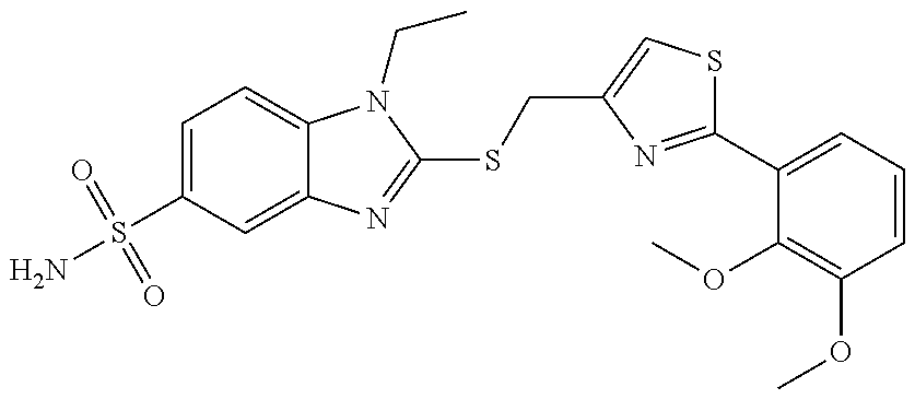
C1=C(S(N)(=O)=O)C=C2C(=C1)N(CC)C(SCC1=CSC(C3=CC=CC(OC)=C3OC)=N1)=N2
